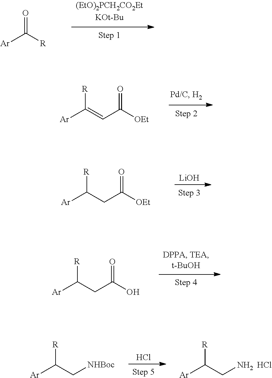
O=C([R])[Ar].[R]C(=CC([OEt])=O)[Ar].[R]C(CC([OEt])=O)[Ar].[LiOH].[R]C(CC(O)=O)[Ar].[R]C(CN)[Ar].Cl.Cl.[R]C(C[NHBoc])[Ar]
